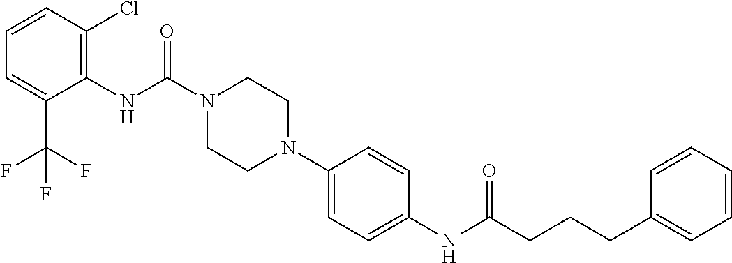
C1(NC(N2CCN(C3=CC=C(NC(CCCC4=CC=CC=C4)=O)C=C3)CC2)=O)=C(Cl)C=CC=C1C(F)(F)F
